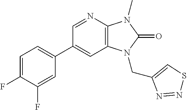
C1(C2=CC=C(F)C(F)=C2)=CC2=C(N=C1)N(C)C(=O)N2CC1=CSN=N1
